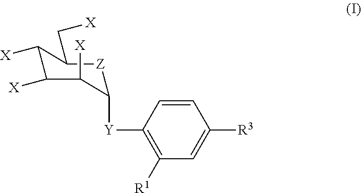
C1=CC([Y]C2[Z]C(C[X])C([X])C([X])C2[X])=C([R1])C=C1[R3]
